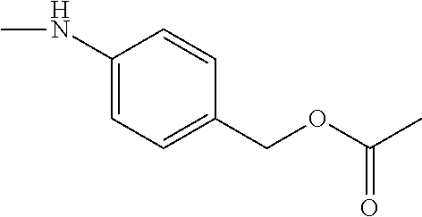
C1(NC)=CC=C(COC(C)=O)C=C1
